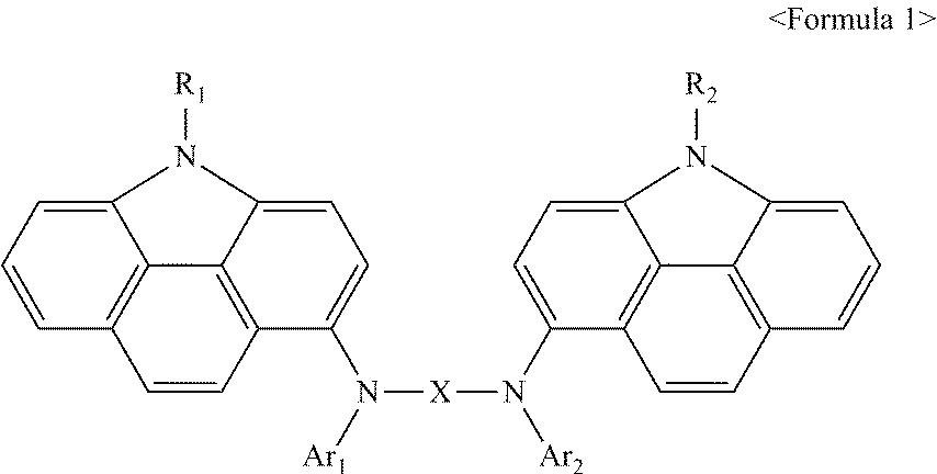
C1=CC2=C3C4=C1C=CC=C4N([R1])C3=CC=C2N([X]N(C1=CC=C2C3=C1C=CC1=C3C(=CC=C1)N2[R2])[Ar2])[Ar1]
